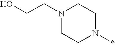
N1(CCO)CCN(*)CC1
